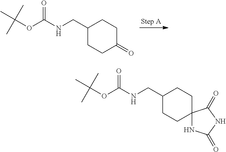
CC(OC(NCC1CCC(=O)CC1)=O)(C)C.CC(OC(NCC1CCC2(CC1)NC(=O)NC2=O)=O)(C)C
